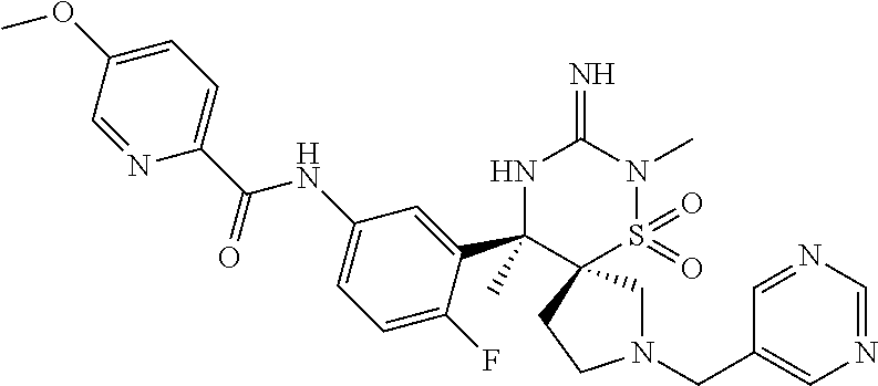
N1(CC2=CN=CN=C2)CC2(CC1)S(=O)(=O)N(C)C(=N)NC2(C1=CC(NC(C2=CC=C(OC)C=N2)=O)=CC=C1F)C
